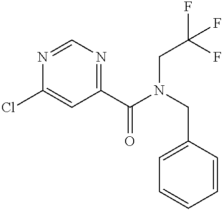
N1=CN=C(C(=O)N(CC2=CC=CC=C2)CC(F)(F)F)C=C1Cl
